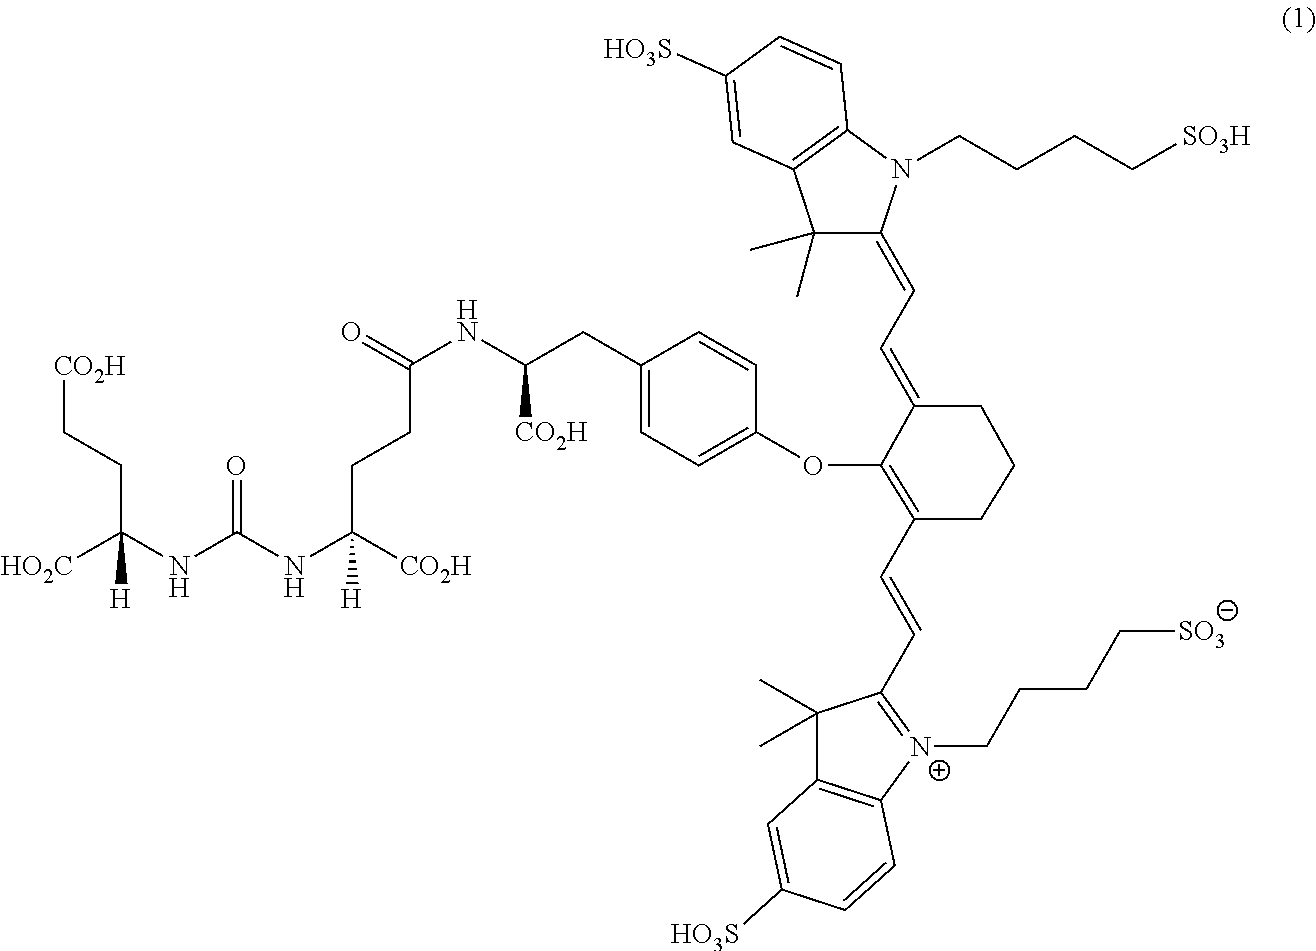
C1(C)(C)C(=CC=C2C(OC3=CC=C(CC(NC(CCC(NC(NC(CC[CO2H])([HO2C])[H])=O)([CO2H])[H])=O)[CO2H])C=C3)=C(C=CC3=[N+](CCCC[SO3])C4=C(C3(C)C)C=C([HO3S])C=C4)CCC2)N(CCCC[SO3H])C2=C1C=C([HO3S])C=C2
